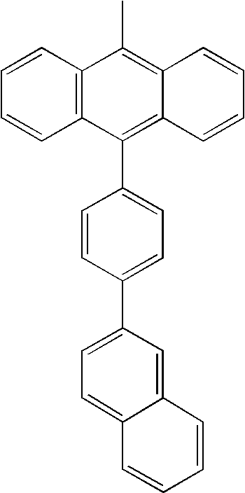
C1=CC(C2=CC=C3C(=C2)C=CC=C3)=CC=C1C1=C2C(=C(C)C3=C1C=CC=C3)C=CC=C2
